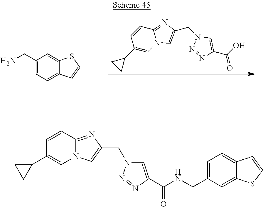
C1=C(CN)C=C2C(=C1)C=CS2.N1=NC(C(O)=O)=CN1CC1=CN2C=C(C3CC3)C=CC2=N1.C1=CC2=NC(CN3C=C(C(=O)NCC4=CC=C5C(=C4)SC=C5)N=N3)=CN2C=C1C1CC1
